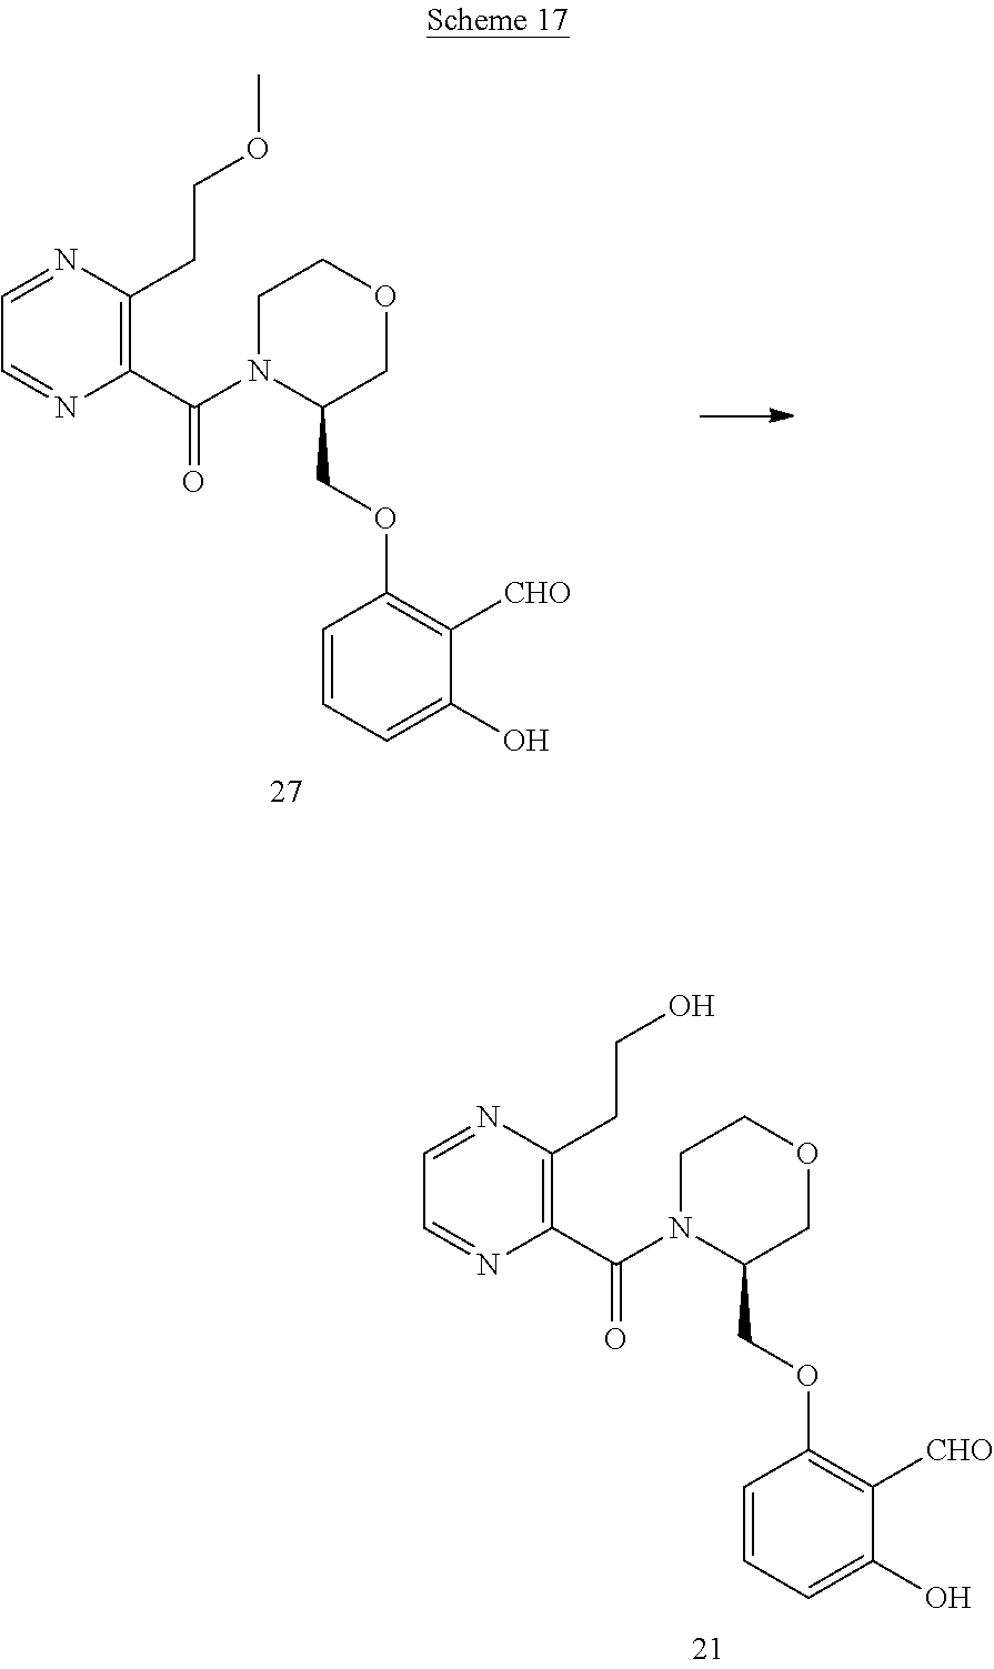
O1CCN(C(C2=C(CCOC)N=CC=N2)=O)C(COC2=C([CHO])C(O)=CC=C2)C1.O1CCN(C(C2=C(CCO)N=CC=N2)=O)C(COC2=C([CHO])C(O)=CC=C2)C1
